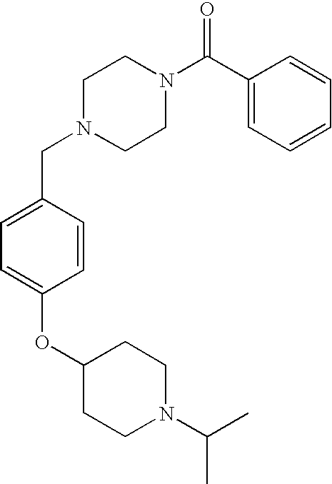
C1=CC=CC(C(N2CCN(CC3=CC=C(OC4CCN(C(C)C)CC4)C=C3)CC2)=O)=C1
